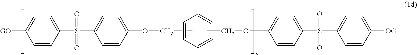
CCOC1=CC=C(S(C2=CC=C([GO])C=C2)(=O)=O)C=C1.C1=CC=CC=C1.CCOC1=CC=C(S(C2=CC=C([OG])C=C2)(=O)=O)C=C1
